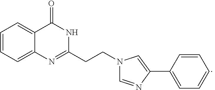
C12=CC=CC=C1N=C(CCN1C=NC(C3=CC=CC=C3)=C1)NC2=O
